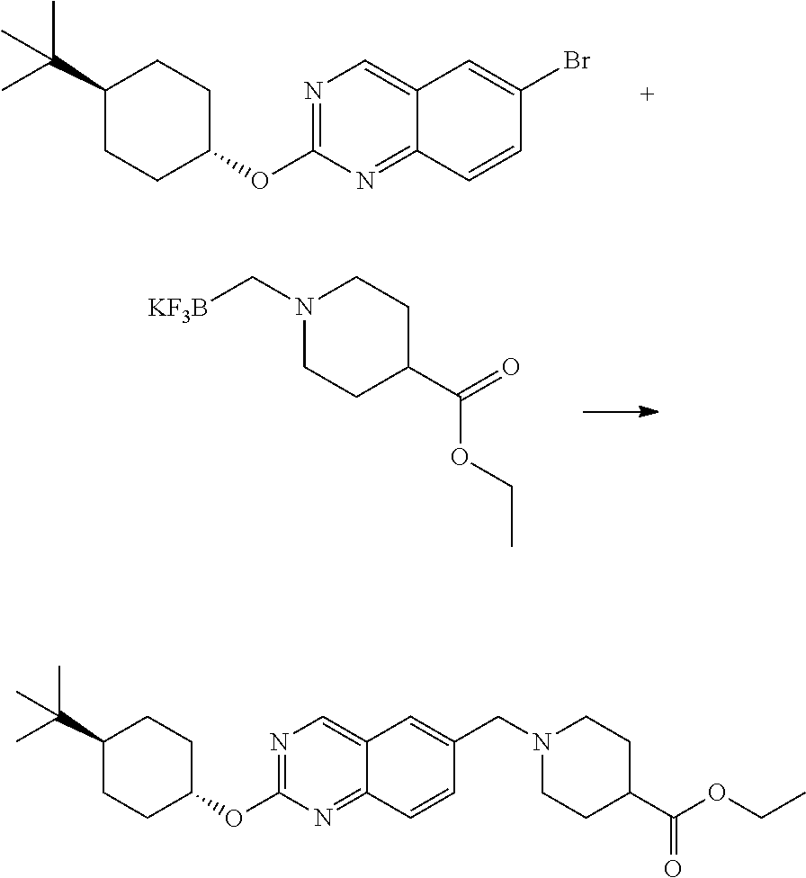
N1=C(OC2CCC(C(C)(C)C)CC2)N=C2C(=C1)C=C(Br)C=C2.N1(C[KF3B])CCC(C(OCC)=O)CC1.N1=C(OC2CCC(C(C)(C)C)CC2)N=C2C(=C1)C=C(CN1CCC(C(OCC)=O)CC1)C=C2
